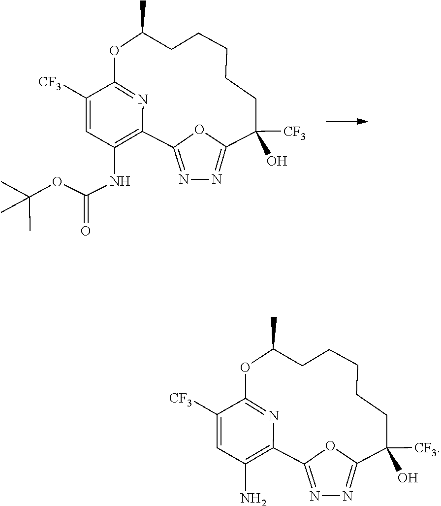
N1=C2OC(=N1)C(O)([CF3])CCCCCC(C)OC1=NC2=C(NC(OC(C)(C)C)=O)C=C1[CF3].N1=C2OC(=N1)C(O)([CF3])CCCCCC(C)OC1=NC2=C(N)C=C1[CF3]
